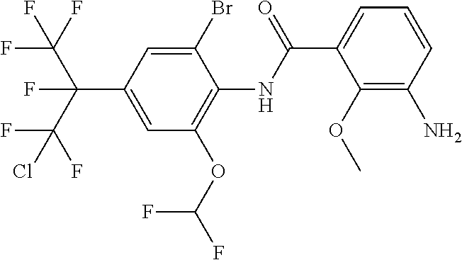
C1=C(C(C(F)(F)F)(F)C(F)(Cl)F)C=C(Br)C(NC(=O)C2=CC=CC(N)=C2OC)=C1OC(F)F
